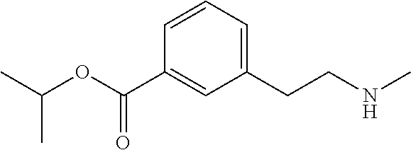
C1(CCNC)=CC=CC(C(OC(C)C)=O)=C1
